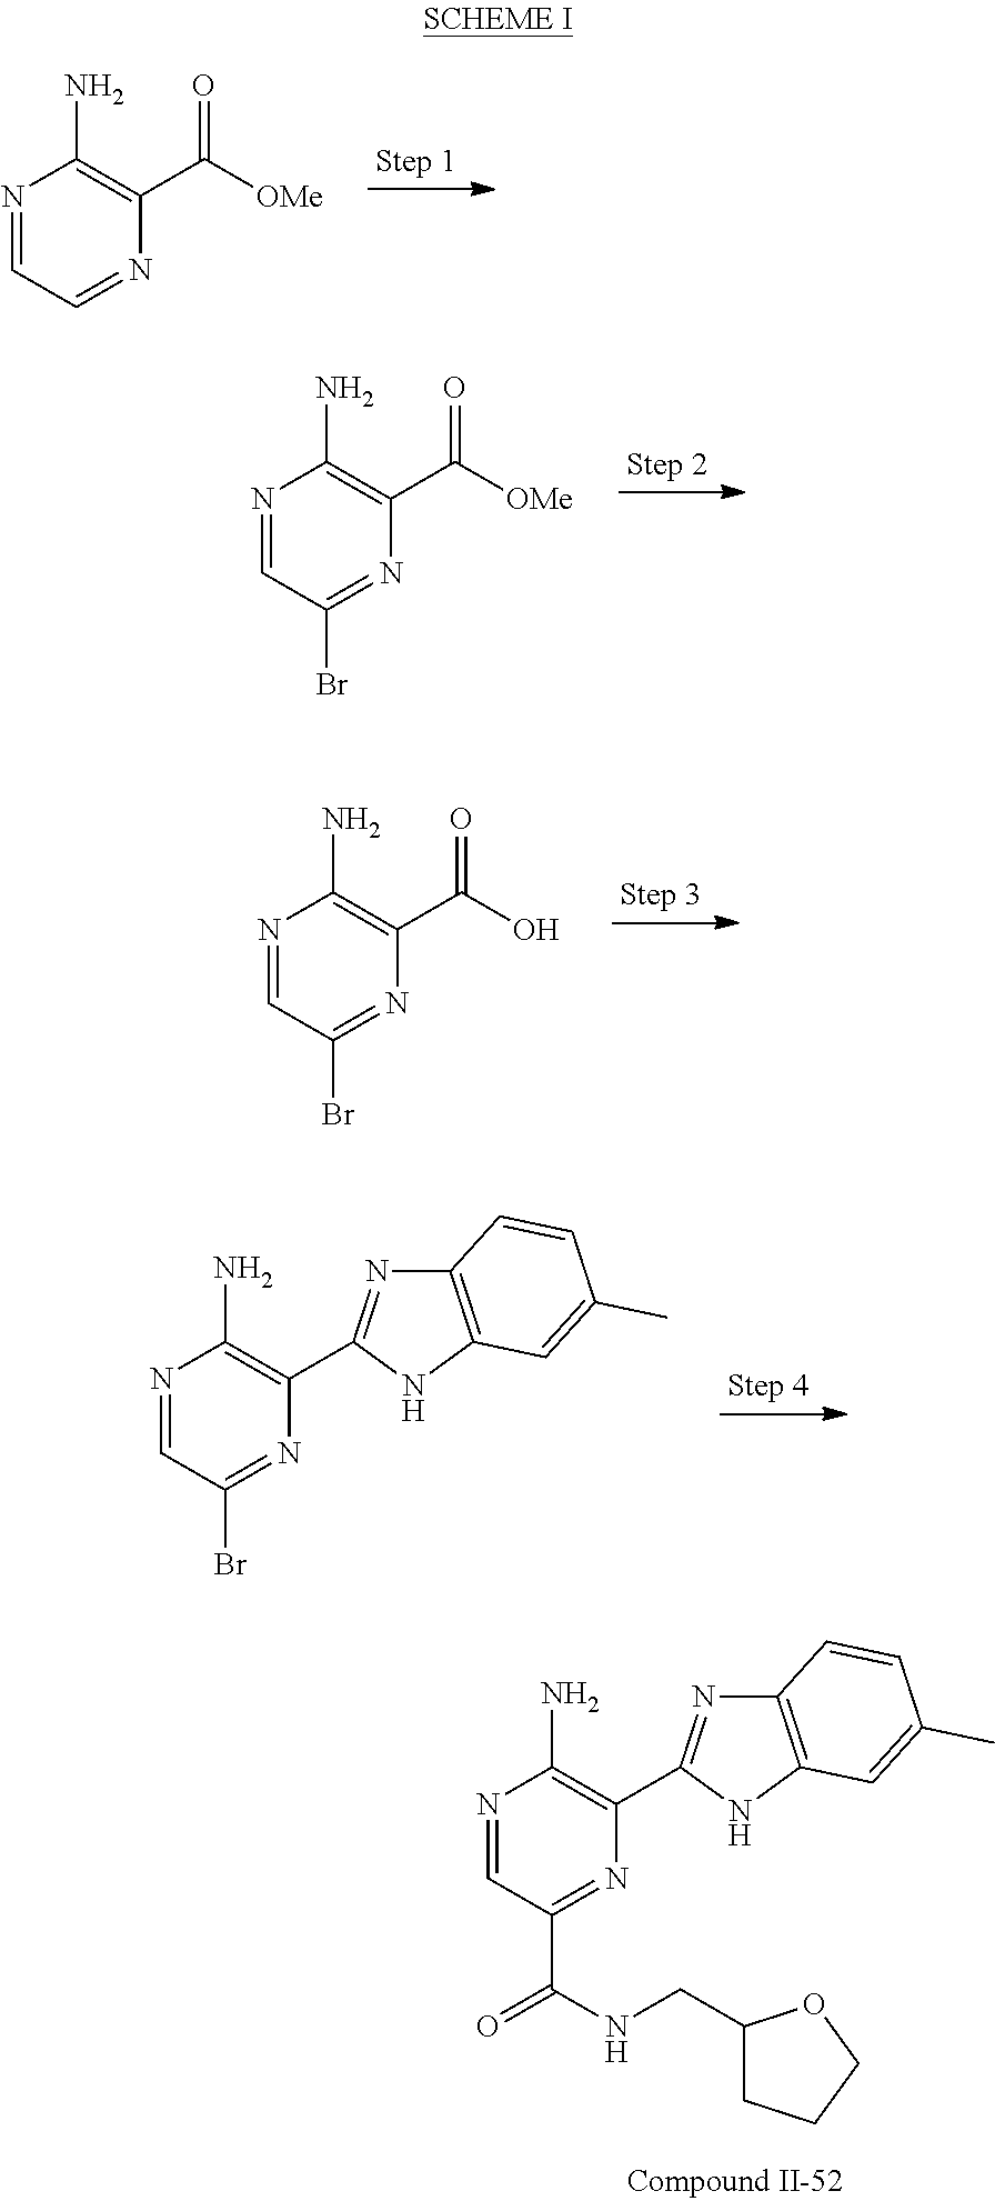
N1=CC=NC(C([OMe])=O)=C1N.N1=CC(Br)=NC(C([OMe])=O)=C1N.N1=CC(Br)=NC(C(O)=O)=C1N.N1=CC(Br)=NC(C2=NC3=C(N2)C=C(C)C=C3)=C1N.N1=CC(C(=O)NCC2CCCO2)=NC(C2=NC3=C(N2)C=C(C)C=C3)=C1N
